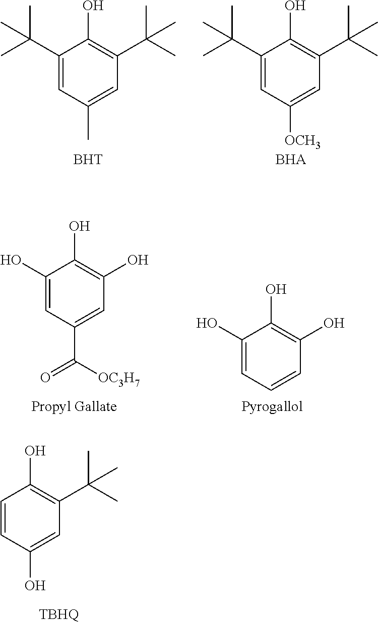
C1(C(C)(C)C)=CC(C)=CC(C(C)(C)C)=C1O.[BHT].C1(C(C)(C)C)=CC([OCH3])=CC(C(C)(C)C)=C1O.[BHA].C1(O)=CC(C([OC3H7])=O)=CC(O)=C1O.C1(O)=CC=CC(O)=C1O.C1=CC(O)=CC(C(C)(C)C)=C1O.[TBHQ]
